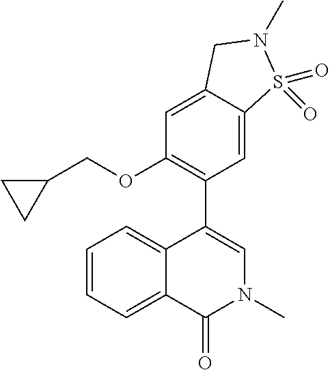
C1(OCC2CC2)=C(C2=CN(C)C(=O)C3=CC=CC=C23)C=C2C(=C1)CN(C)S2(=O)=O
